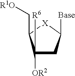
C1([OR2])([R6])CC([Base])[X]C1C[R1O]
